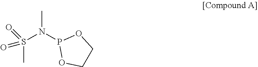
CN(P1OCCO1)S(C)(=O)=O
